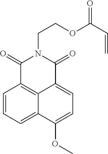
C1=CC=C2C3=C1C(=O)N(CCOC(C=C)=O)C(=O)C3=CC=C2OC
